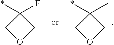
*C1(C)COC1.*C1(F)COC1
